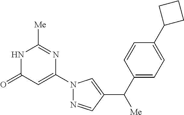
N1C(=O)C=C(N2N=CC(C(C3=CC=C(C4CCC4)C=C3)[Me])=C2)N=C1[Me]
